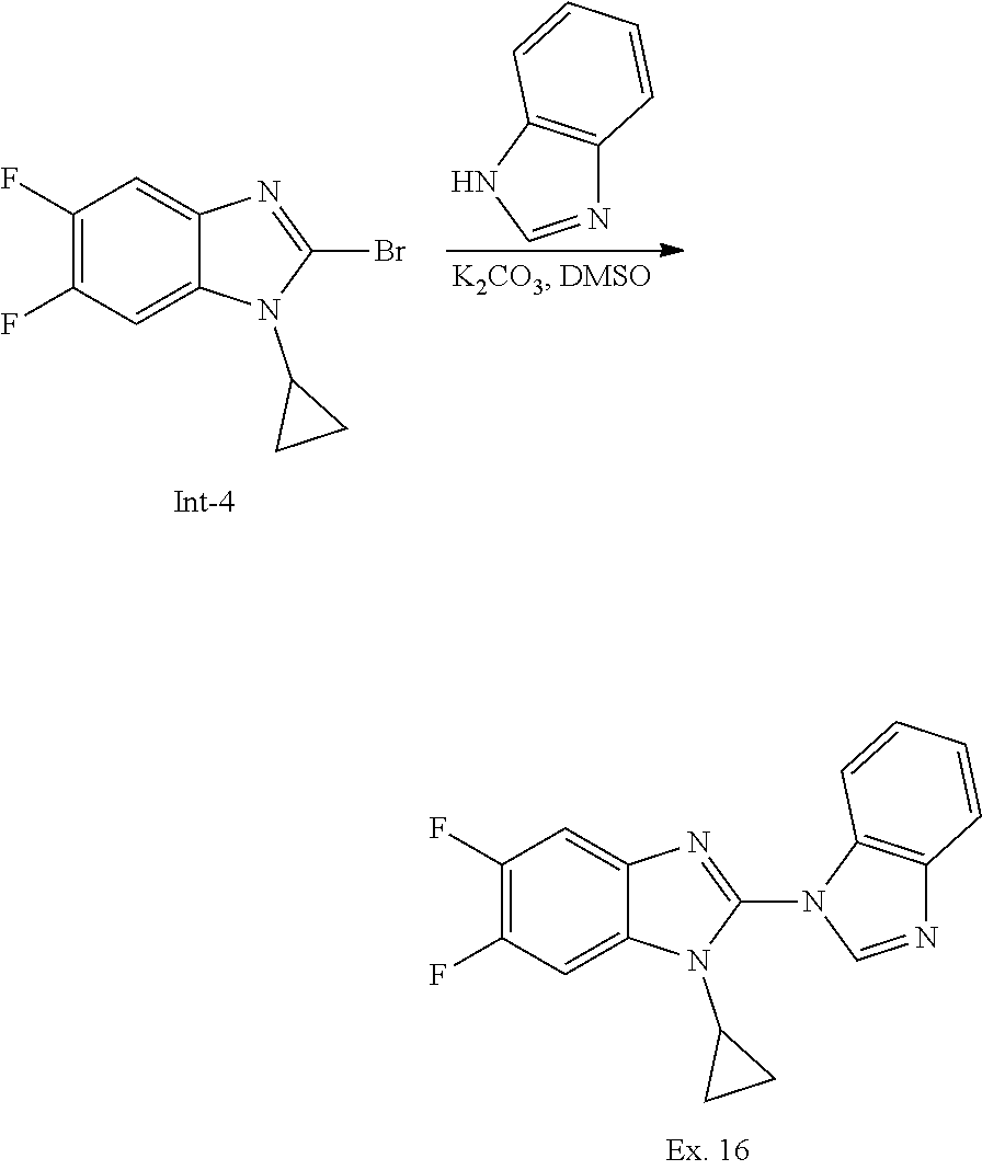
C12=C(C=CC=C1)N=CN2C1=NC2=CC(F)=C(F)C=C2N1C1CC1.C1(F)=C(F)C=C2C(=C1)N=C(Br)N2C1CC1.N1=CNC2=C1C=CC=C2
